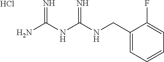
C(NC(NC(N)=N)=N)C1=CC=CC=C1F.Cl
